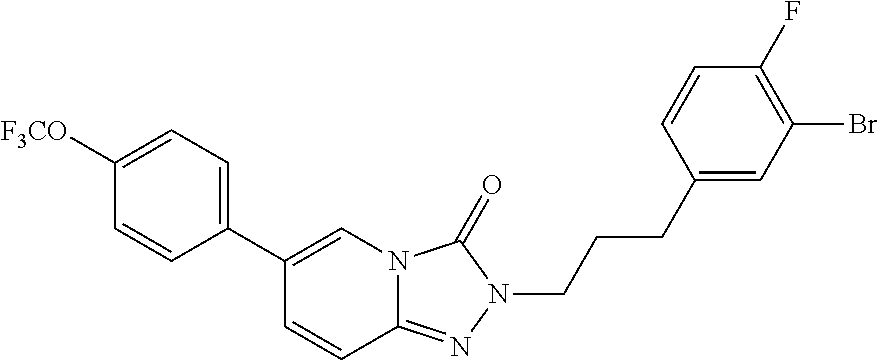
C1=CC2=NN(CCCC3=CC(Br)=C(F)C=C3)C(=O)N2C=C1C1=CC=C([F3CO])C=C1
